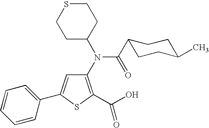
C1(N(C(C2CCC(C)CC2)=O)C2CCSCC2)=C(C(O)=O)SC(C2=CC=CC=C2)=C1
